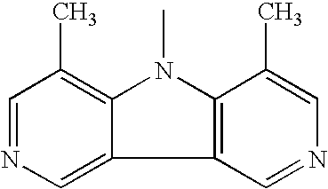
C12=C(N(C)C3=C(C)C=NC=C13)C(C)=CN=C2
